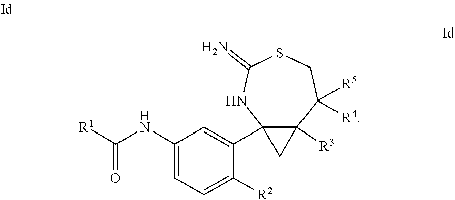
[R1]C(NC1=CC=C([R2])C(C23C([R3])(C2)C([R5])([R4])CSC(=N)N3)=C1)=O
